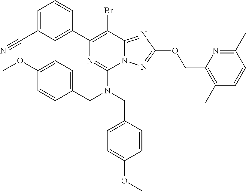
BrC1=C(C2=CC(C#N)=CC=C2)N=C(N(CC2=CC=C(OC)C=C2)CC2=CC=C(OC)C=C2)N2C1=NC(OCC1=C(C)C=CC(C)=N1)=N2
